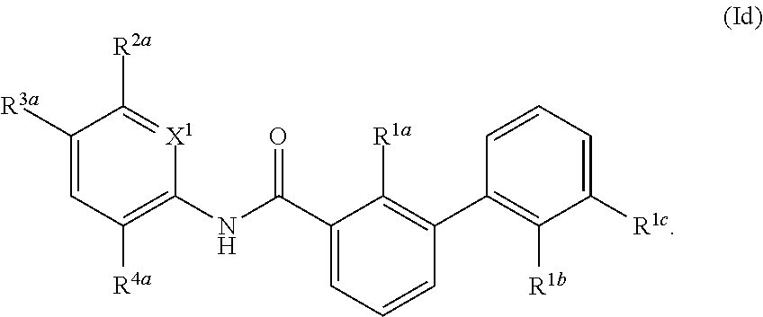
C1([R3a])=CC([R4a])=C(NC(C2=CC=CC(C3=C([R1b])C([R1c])=CC=C3)=C2[R1a])=O)[X1]=C1[R2a]
